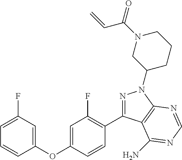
C1(F)=CC=CC(OC2=CC(F)=C(C3=NN(C4CCCN(C(C=C)=O)C4)C4=C3C(N)=NC=N4)C=C2)=C1
